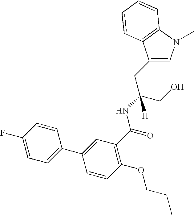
C1(CC(CO)(NC(=O)C2=C(OCCC)C=CC(C3=CC=C(F)C=C3)=C2)[H])=CN(C)C2=C1C=CC=C2
